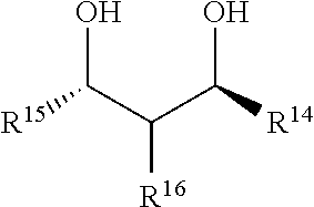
[R15]C(C(C([R14])O)[R16])O
